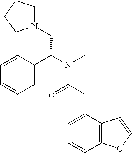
N1(CC(N(C)C(CC2=CC=CC3=C2C=CO3)=O)C2=CC=CC=C2)CCCC1
